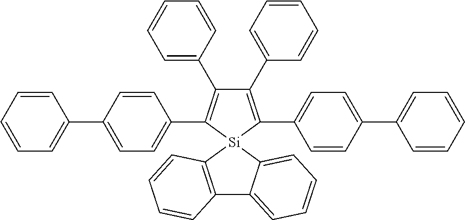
C1(C2=CC=CC=C2)=C(C2=CC=C(C3=CC=CC=C3)C=C2)[Si]2(C(C3=CC=C(C4=CC=CC=C4)C=C3)=C1C1=CC=CC=C1)C1=C(C3=CC=CC=C23)C=CC=C1
